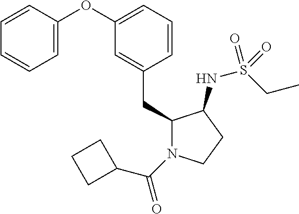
C1(CC2=CC(OC3=CC=CC=C3)=CC=C2)N(C(C2CCC2)=O)CCC1NS(CC)(=O)=O
